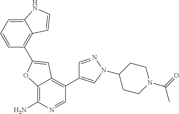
C12=C(N)N=CC(C3=CN(C4CCN(C(C)=O)CC4)N=C3)=C1C=C(C1=C3C(=CC=C1)NC=C3)O2
